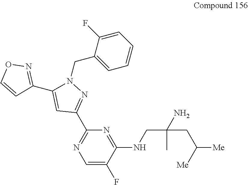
C1=C(F)C(NCC(N)(C)CC([Me])[Me])=NC(C2=NN(CC3=CC=CC=C3F)C(C3=NOC=C3)=C2)=N1
